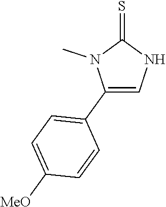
C1(C2=CC=C([MeO])C=C2)=CNC(=S)N1C
